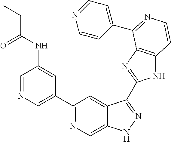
C1=NC=C(C2=NC=C3C(=C2)C(C2=NC4=C(N2)C=CN=C4C2=CC=NC=C2)=NN3)C=C1NC(CC)=O
